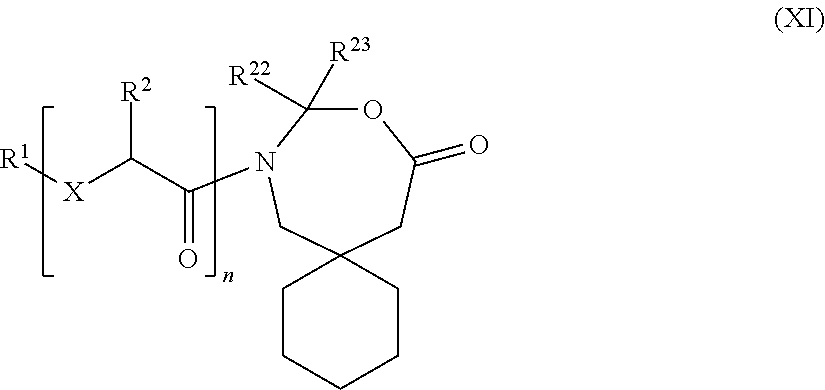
C(C([X][R1])[R2])(=O)N1C([R22])([R23])OC(=O)CC2(C1)CCCCC2
